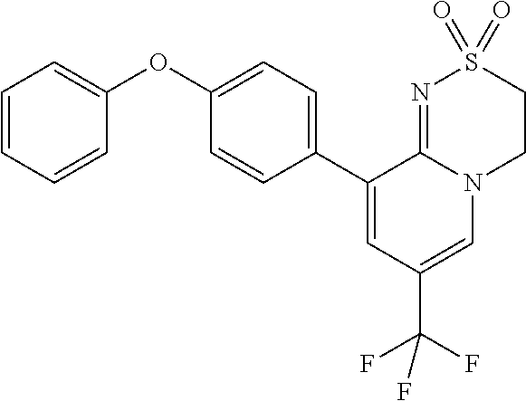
C1(C2=CC(C(F)(F)F)=CN3C2=NS(=O)(=O)CC3)=CC=C(OC2=CC=CC=C2)C=C1
